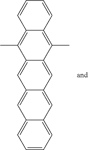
C1=CC=C2C(=C1)C=C1C(=C2)C=C2C(=C1)C(C)=C1C(=C2C)C=CC=C1
